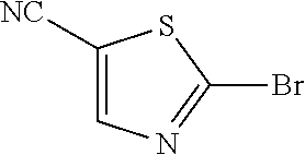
C1([NC])=CN=C(Br)S1
